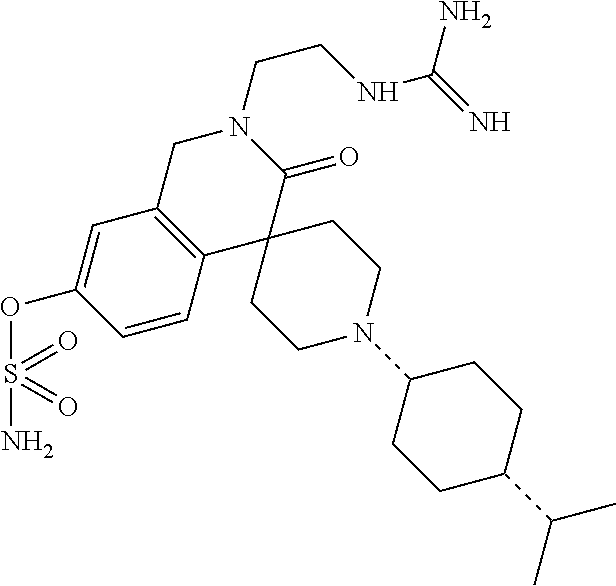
C1C2=C(C3(C(=O)N1CCNC(=N)N)CCN(C1CCC(C(C)C)CC1)CC3)C=CC(OS(N)(=O)=O)=C2
